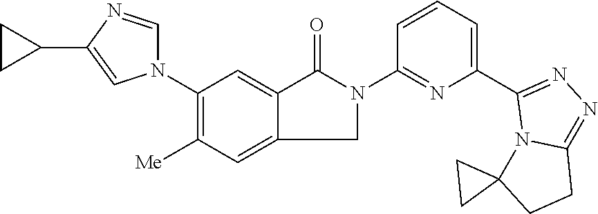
C1(C2=CC=CC(N3C(=O)C4=CC(N5C=NC(C6CC6)=C5)=C([Me])C=C4C3)=N2)=NN=C2N1C1(CC2)CC1
